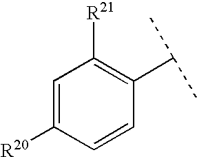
C1=C([R20])C=CC(C(C)C)=C1[R21]
